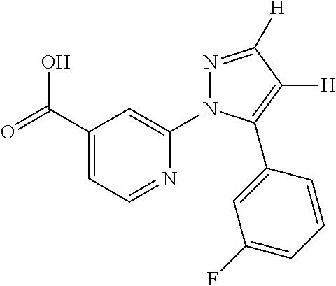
C1(C(=O)O)=CC=NC(N2N=C([H])C([H])=C2C2=CC(F)=CC=C2)=C1
